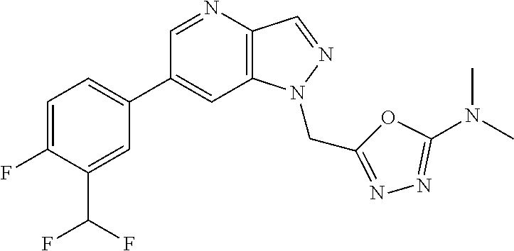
C1(C2=CC=C(F)C(C(F)F)=C2)=CC2=C(C=NN2CC2=NN=C(N(C)C)O2)N=C1
